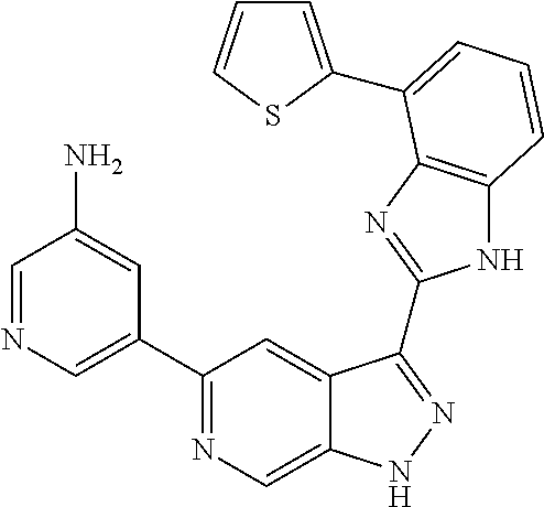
C1=NC=C(C2=NC=C3C(=C2)C(C2=NC4=C(N2)C=CC=C4C2=CC=CS2)=NN3)C=C1N
